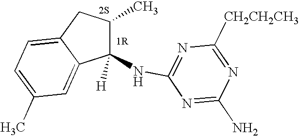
C1(NC2=NC([CH2CH2CH3])=NC(N)=N2)([H])C(C)CC2=CC=C(C)C=C12
